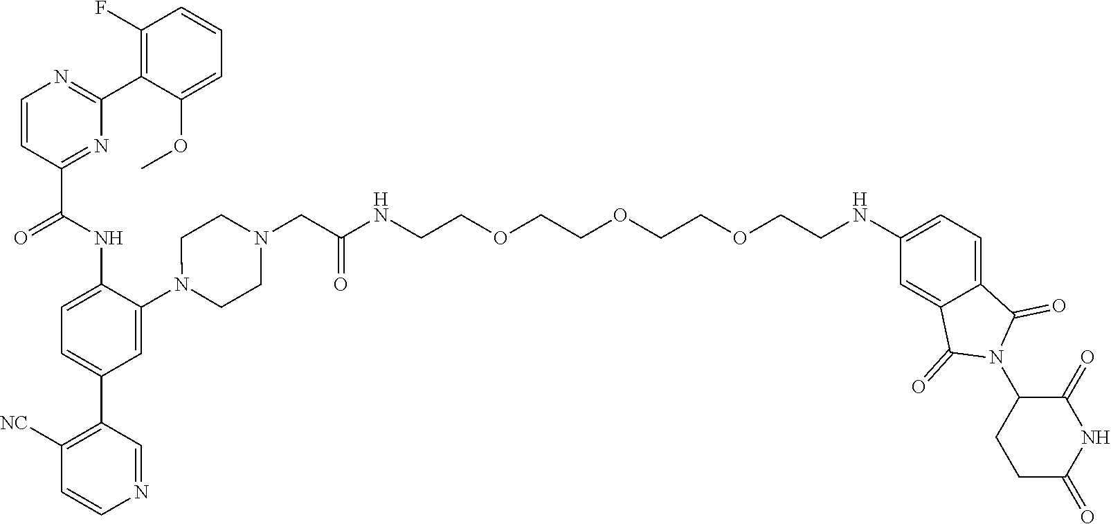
C1=CC(C(NC2=CC=C(C3=C([NC])C=CN=C3)C=C2N2CCN(CC(NCCOCCOCCOCCNC3=CC=C4C(=C3)C(=O)N(C3C(=O)NC(=O)CC3)C4=O)=O)CC2)=O)=NC(C2=C(F)C=CC=C2OC)=N1
